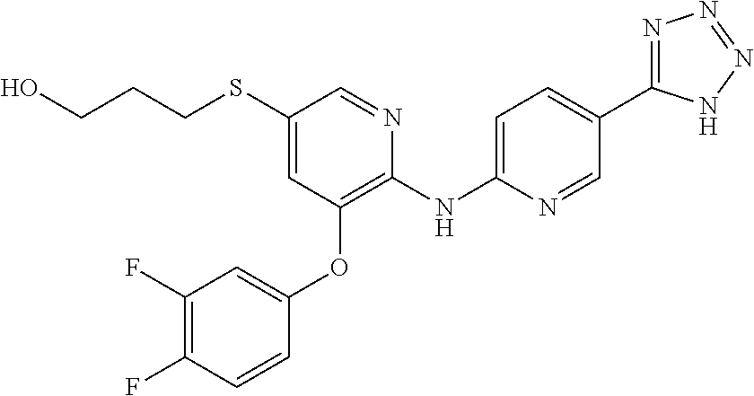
C1(SCCCO)=CC(OC2=CC(F)=C(F)C=C2)=C(NC2=CC=C(C3=NN=NN3)C=N2)N=C1
